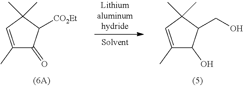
C1(C)=CC(C)(C)C([CO2Et])C1=O.C1(C)=CC(C)(C)C(CO)C1O
